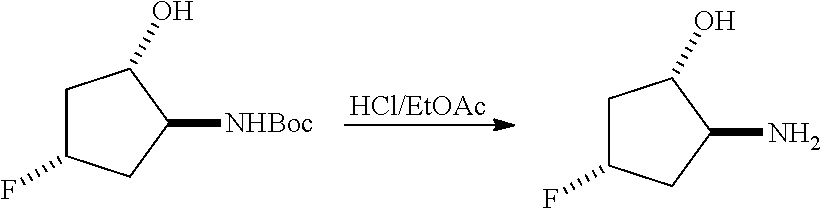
C1C(F)CC(N)C1O.C1C(F)CC([NHBoc])C1O.[HCl/EtOAc]
